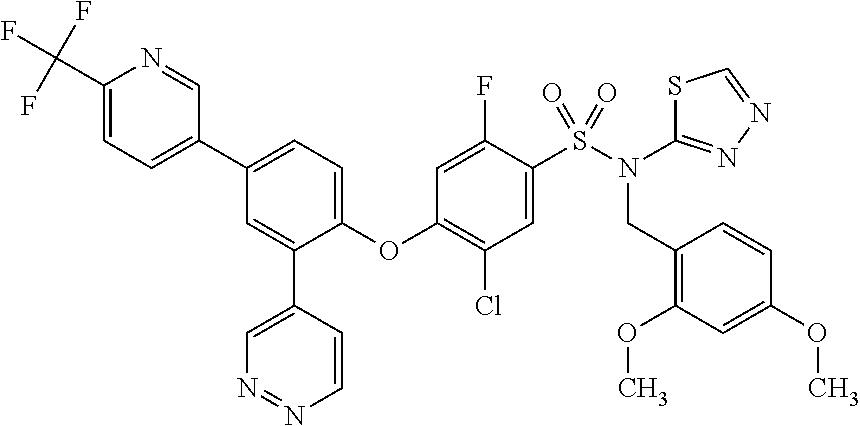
C1(C(F)(F)F)=CC=C(C2=CC=C(OC3=C(Cl)C=C(S(N(CC4=C(OC)C=C(OC)C=C4)C4=NN=CS4)(=O)=O)C(F)=C3)C(C3=CN=NC=C3)=C2)C=N1
